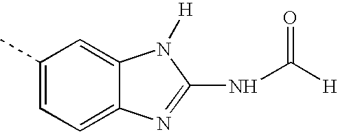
C1(C)=CC=C2C(=C1)N([H])C(NC([H])=O)=N2
